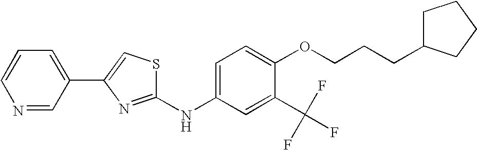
C1(C(F)(F)F)=CC(NC2=NC(C3=CC=CN=C3)=CS2)=CC=C1OCCCC1CCCC1
